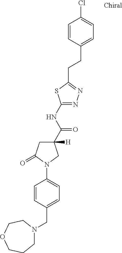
C1N(CC2=CC=C(N3C(=O)CC(C(NC4=NN=C(CCC5=CC=C(Cl)C=C5)S4)=O)([H])C3)C=C2)CCOCC1
